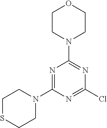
N1=C(N2CCSCC2)N=C(Cl)N=C1N1CCOCC1
